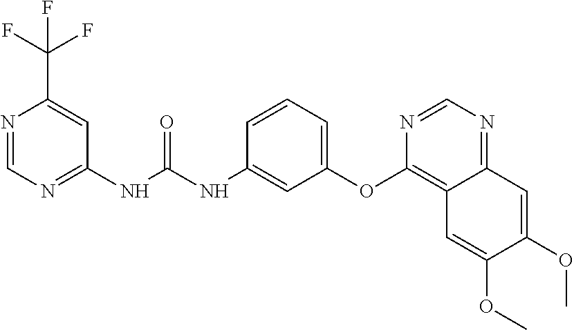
N1=CN=C(NC(NC2=CC(OC3=C4C(=NC=N3)C=C(OC)C(OC)=C4)=CC=C2)=O)C=C1C(F)(F)F
